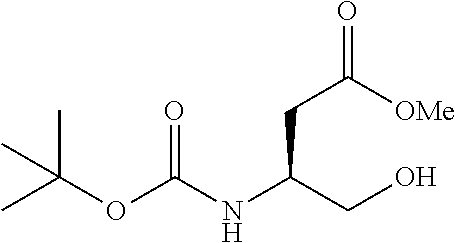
O=C(NC(CO)CC(=O)[OMe])OC(C)(C)C
